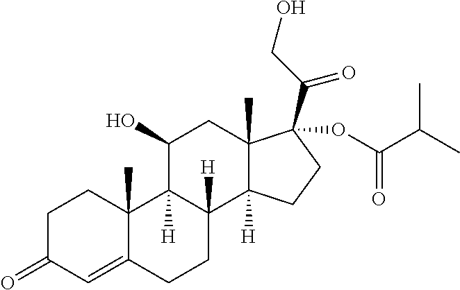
C1C(=O)C=C2C(C)(C1)C1([H])C([H])(CC2)C2([H])C(C)(CC1O)C(C(CO)=O)(OC(C(C)C)=O)CC2
